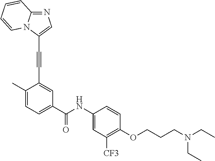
C1=C(C)C(C#CC2=CN=C3N2C=CC=C3)=CC(C(NC2=CC([CF3])=C(OCCCN(CC)CC)C=C2)=O)=C1
